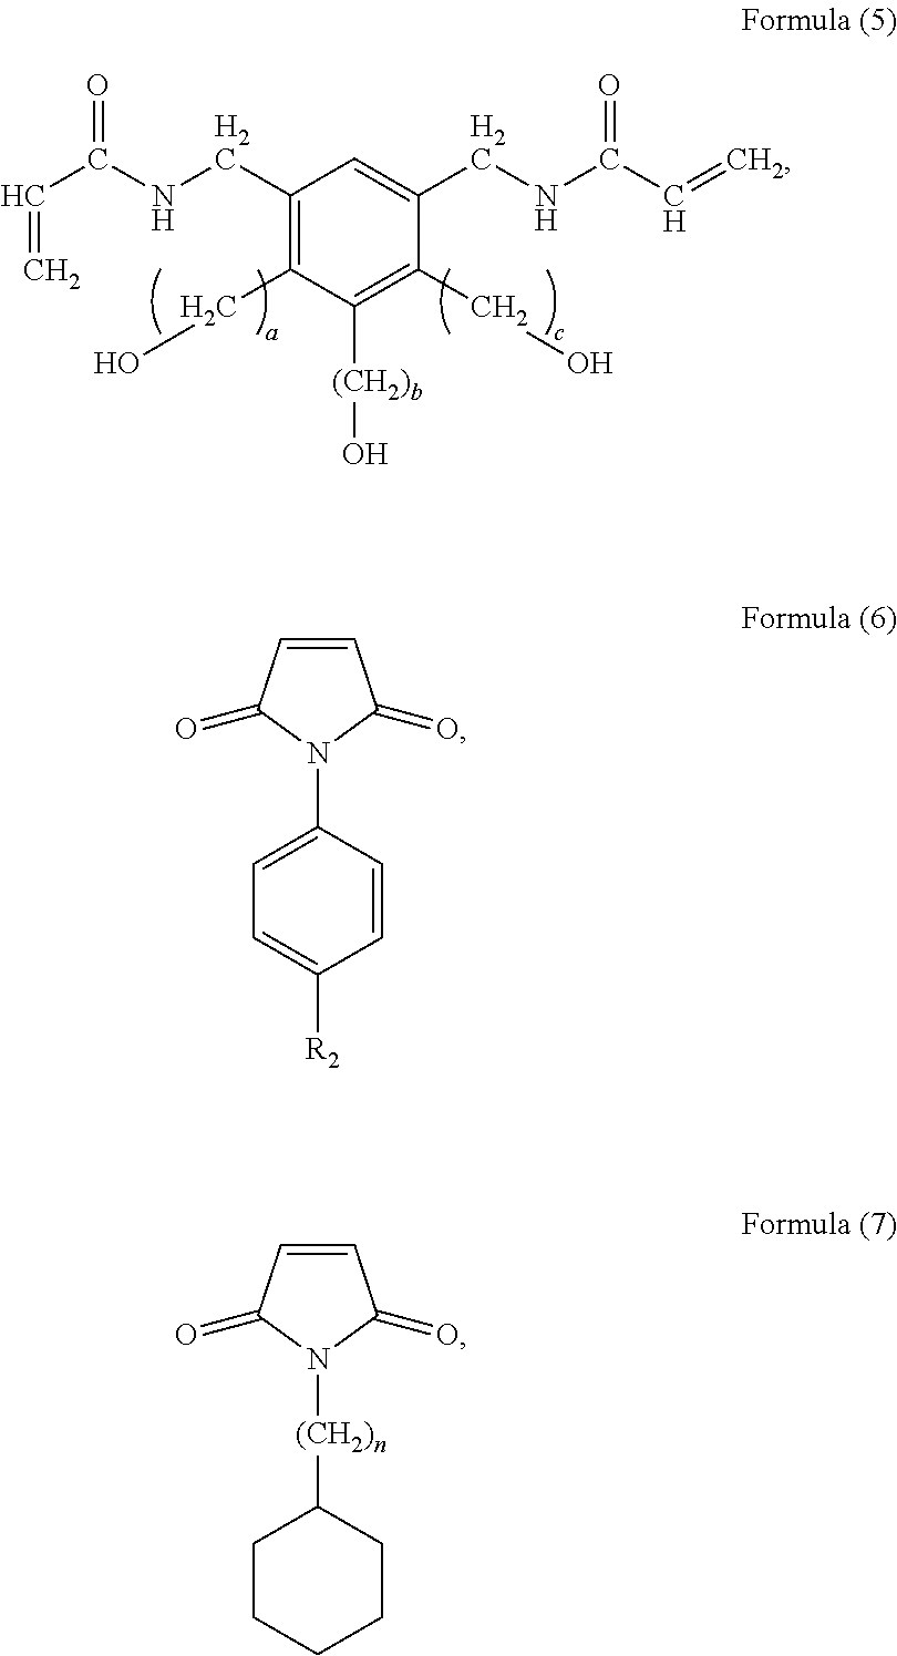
C1(CNC(C=C)=O)=C(CO)C([(CH2)b]O)=C(CO)C(CNC(=O)C=C)=C1.C1=C([R2])C=CC(N2C(=O)C=CC2=O)=C1.[(CH2)n](C1CCCCC1)N1C(=O)C=CC1=O
